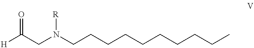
[H]C(CN(CCCCCCCCCC)[R])=O
